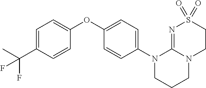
C1=C(C(C)(F)F)C=CC(OC2=CC=C(N3CCCN4C3=NS(=O)(=O)CC4)C=C2)=C1
